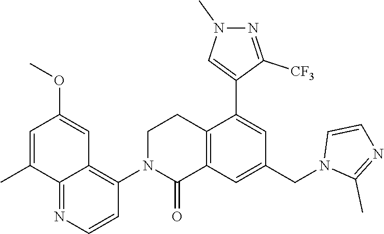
C12=C(C=C(CN3C(C)=NC=C3)C=C1C1=CN(C)N=C1[CF3])C(=O)N(C1=C3C(=NC=C1)C(C)=CC(OC)=C3)CC2
